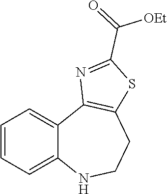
C1=CC=C2C(=C1)C1=C(CCN2)SC(C(=O)[OEt])=N1
